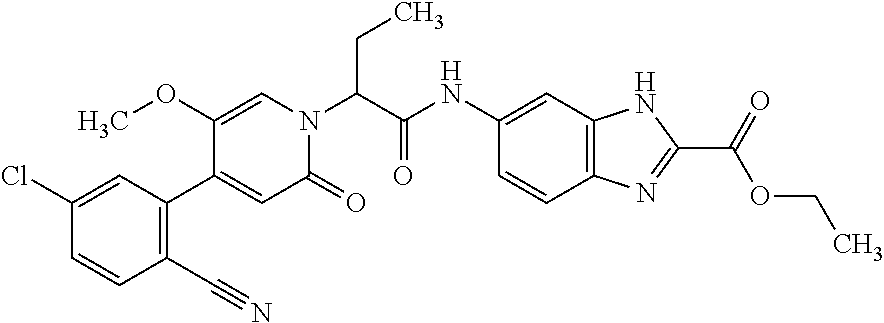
C(C(N1C=C(OC)C(C2=C(C#N)C=CC(Cl)=C2)=CC1=O)C(NC1=CC2=C(N=C(C(=O)OCC)N2)C=C1)=O)C
